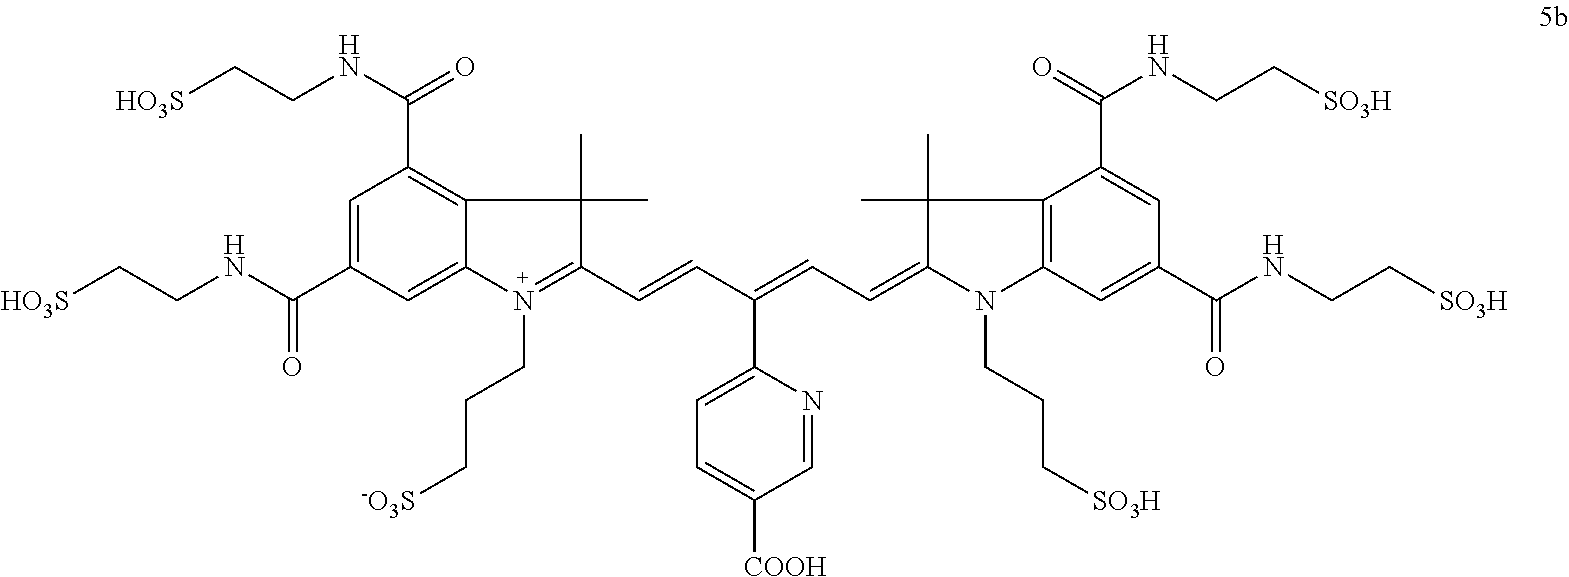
C1=C(C(=O)NCC[HO3S])C=C2C(=C1C(NCC[HO3S])=O)C(C)(C)C(C=CC(=CC=C1N(CCC[SO3H])C3=C(C(C(NCC[SO3H])=O)=CC(C(=O)NCC[SO3H])=C3)C1(C)C)C1=CC=C([COOH])C=N1)=N2CCC[-O3S]
